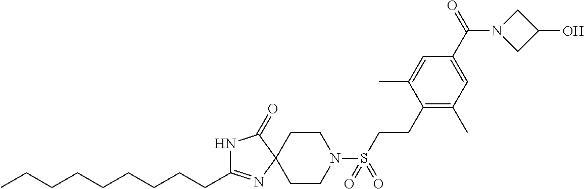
C(CCCCCCCC)C1=NC2(C(=O)N1)CCN(S(=O)(=O)CCC1=C(C)C=C(C(=O)N3CC(O)C3)C=C1C)CC2
